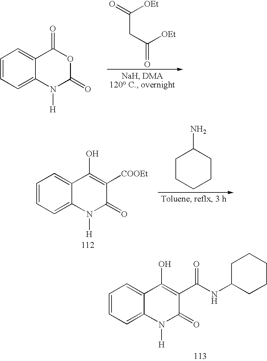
C1=CC=C2C(=C1)C(=O)OC(=O)N2[H].C(CC([OEt])=O)([OEt])=O.C1=CC=C2C(=C1)C(O)=C(C(=O)NC1CCCCC1)C(=O)N2[H].C1=CC=C2C(=C1)C(O)=C([COOEt])C(=O)N2[H].C1CCCCC1N
